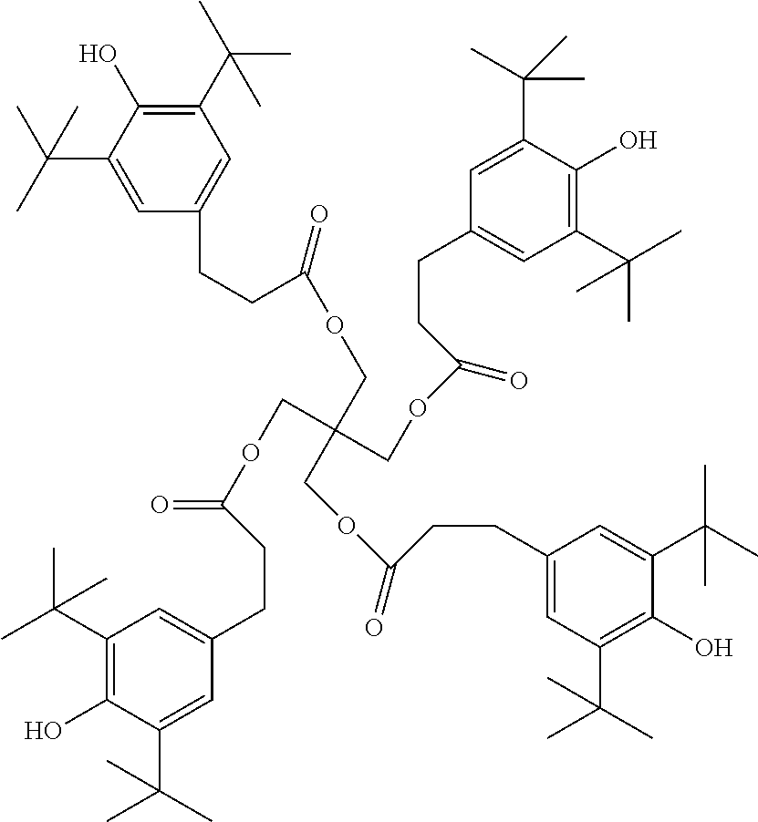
CC(C)(C1=CC(CCC(OCC(COC(CCC2=CC(C(C)(C)C)=C(O)C(C(C)(C)C)=C2)=O)(COC(CCC2=CC(C(C)(C)C)=C(O)C(C(C)(C)C)=C2)=O)COC(CCC2=CC(C(C)(C)C)=C(O)C(C(C)(C)C)=C2)=O)=O)=CC(C(C)(C)C)=C1O)C
